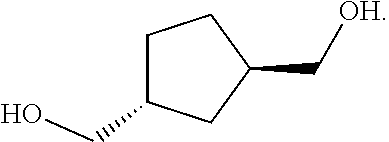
C1C(CO)CC(C[OH])C1
